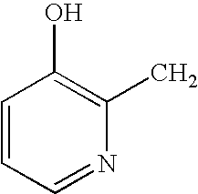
CC1=C(O)C=CC=N1
